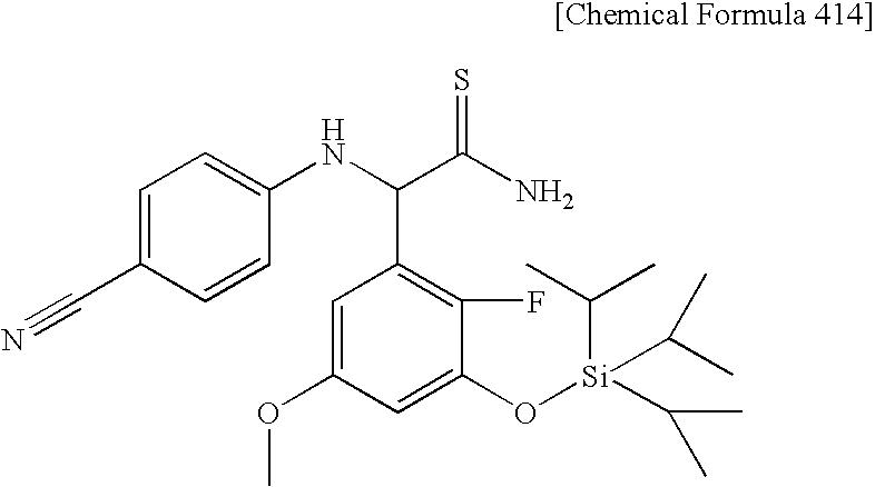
C1(C#N)=CC=C(NC(C2=C(F)C(O[Si](C(C)C)(C(C)C)C(C)C)=CC(OC)=C2)C(=S)N)C=C1
